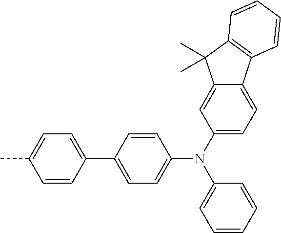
C1(N(C2=CC=C3C(=C2)C(C)(C)C2=C3C=CC=C2)C2=CC=CC=C2)=CC=C(C2=CC=C(C)C=C2)C=C1
